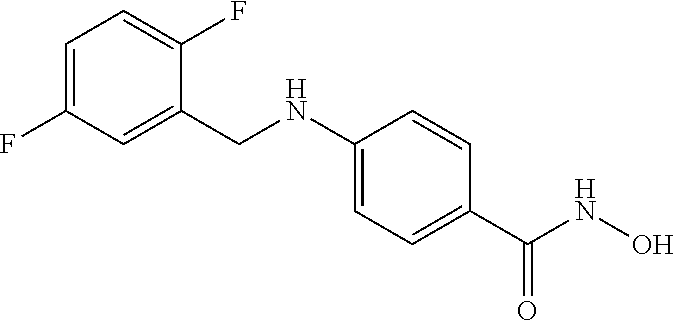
C1=C(F)C=C(CNC2=CC=C(C(NO)=O)C=C2)C(F)=C1
